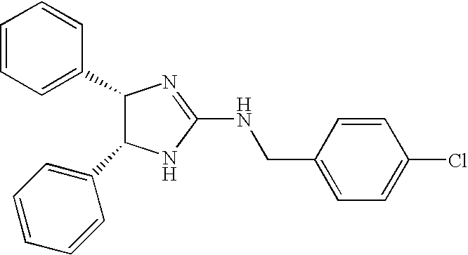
C1(C2C(C3=CC=CC=C3)NC(NCC3=CC=C(Cl)C=C3)=N2)=CC=CC=C1
